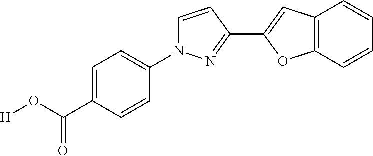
C1=C(C(O[H])=O)C=CC(N2C=CC(C3=CC4=C(O3)C=CC=C4)=N2)=C1
